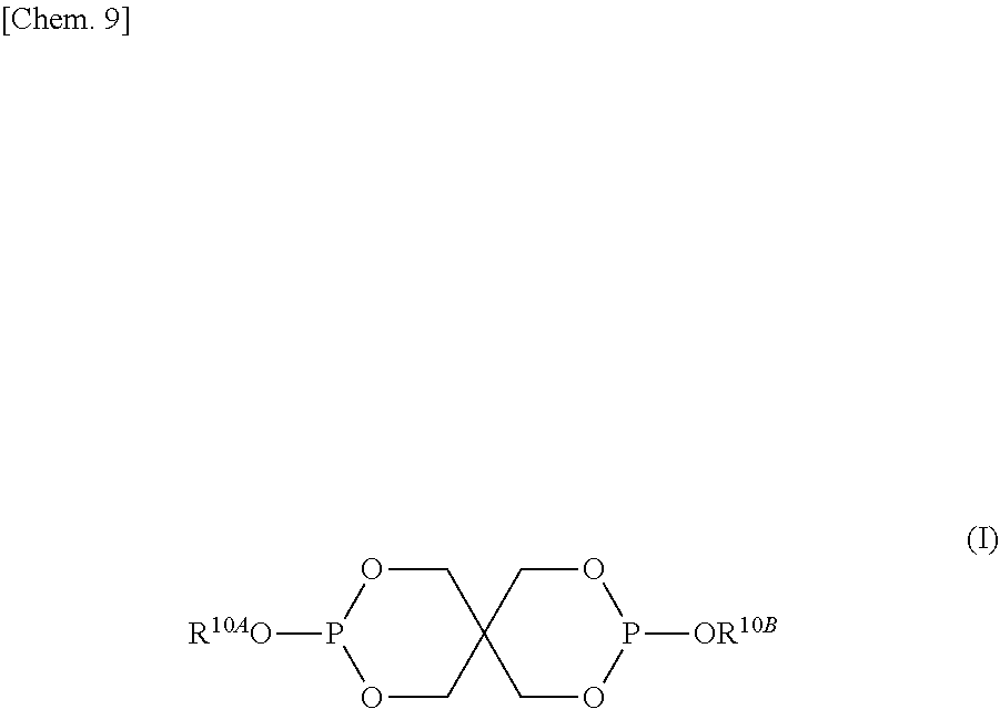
O1CC2(COP1[R10AO])COP([OR10B])OC2
